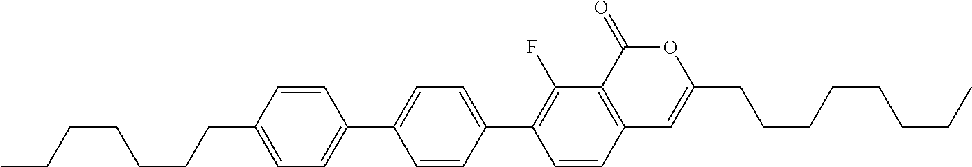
C12=C(C(=O)OC(CCCCCCCC)=C1)C(F)=C(C1=CC=C(C3=CC=C(CCCCCCC)C=C3)C=C1)C=C2
